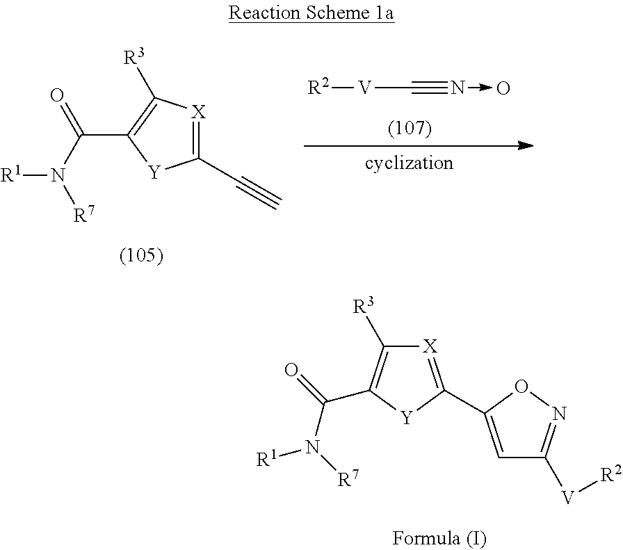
[R2][V]C#N->O.C1(C#C)=[X]C([R3])=C(C(N([R7])[R1])=O)[Y]1.[X]1=C(C2=CC([V][R2])=NO2)[Y]C(C(=O)N([R7])[R1])=C1[R3]
